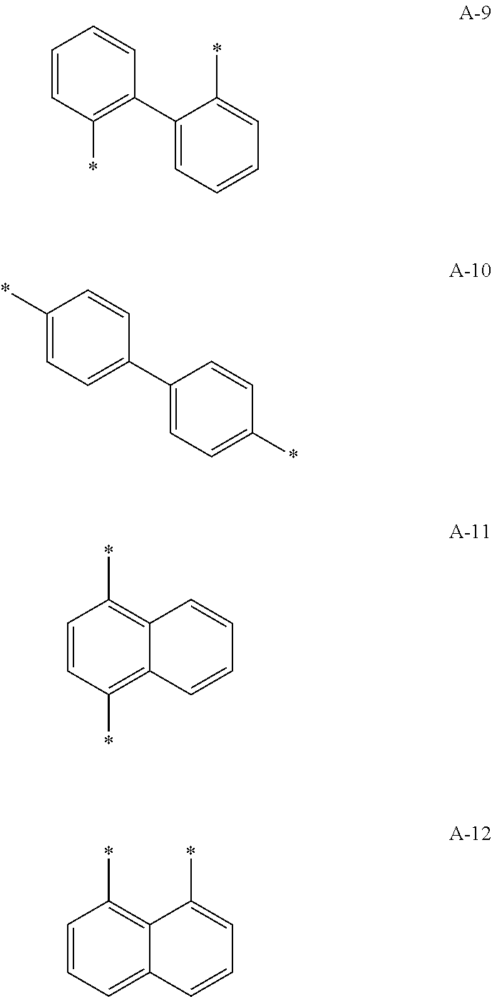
C1(C2=C(*)C=CC=C2)=CC=CC=C1*.C1(C2=CC=C(*)C=C2)=CC=C(*)C=C1.C1=CC=C2C(=C1*)C(*)=CC=C2.C1=CC(*)=C2C(=C1*)C=CC=C2
